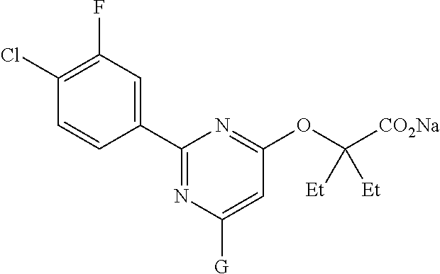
C1(Cl)=C(F)C=C(C2=NC([G])=CC(OC([CO2Na])([Et])[Et])=N2)C=C1
